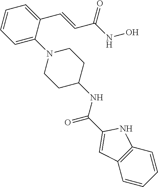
C1=C(N2CCC(NC(=O)C3=CC4=C(C=CC=C4)N3)CC2)C(C=CC(NO)=O)=CC=C1
